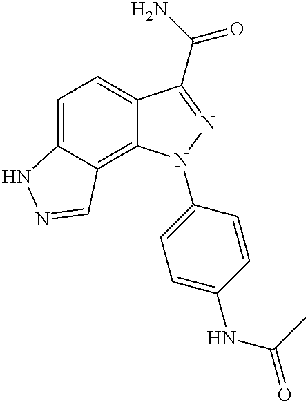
C1=C2C(=C3C(=C1)C(C(N)=O)=NN3C1=CC=C(NC(=O)C)C=C1)C=NN2
